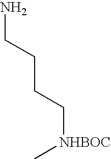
NCCCC[NHBOC]C
